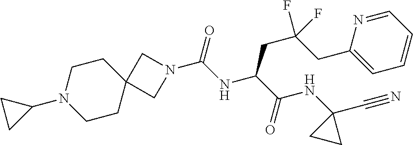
N1(C(NC(C(NC2(C#N)CC2)=O)CC(CC2=CC=CC=N2)(F)F)=O)CC2(C1)CCN(C1CC1)CC2
